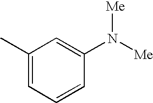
C1(C)=CC=CC(N([Me])[Me])=C1
